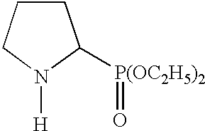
C1CCN([H])C1[P(OC2H5)2]=O
